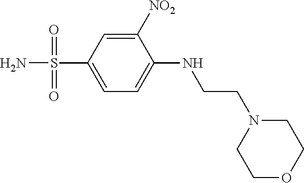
C1([NO2])=CC(S(N)(=O)=O)=CC=C1NCCN1CCOCC1
